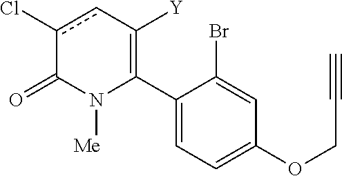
C1(C2=C([Y])cc(Cl)C(=O)N2[Me])=CC=C(OCC#C)C=C1Br
